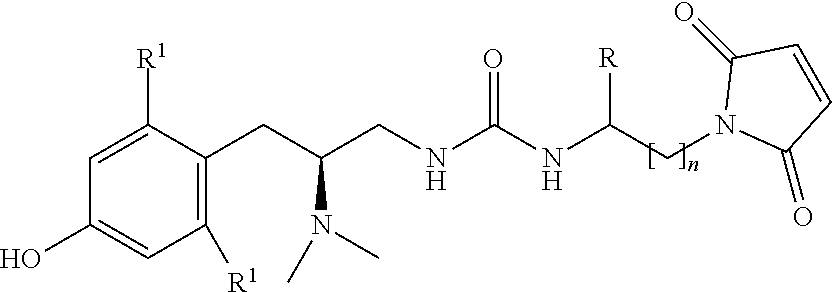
C1=C([R1])C(CC(CNC(NC(CN2C(=O)C=CC2=O)[R])=O)N(C)C)=C([R1])C=C1O
